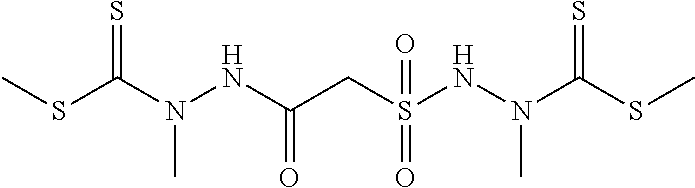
S(C)C(N(NC(CS(NN(C(SC)=S)C)(=O)=O)=O)C)=S
